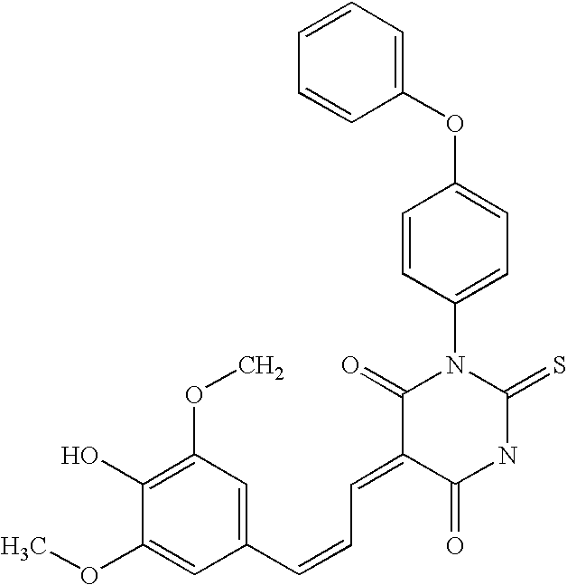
C1(OC2=CC=C(N3C(=O)C(=CC=CC4=CC(OC)=C(O)C(OC)=C4)C(=O)NC3=S)C=C2)=CC=CC=C1
